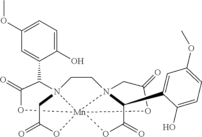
O1C(=O)CN23CCN45C(C6=CC(OC)=CC=C6O)C(=O)O[Mn]124(OC(=O)C5)OC(=O)C3C1=CC(OC)=CC=C1O
